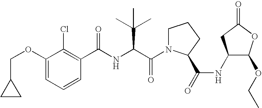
C1=CC=C(OCC2CC2)C(Cl)=C1C(NC(C(N1CCCC1C(=O)NC1C(OCC)OC(=O)C1)=O)C(C)(C)C)=O
